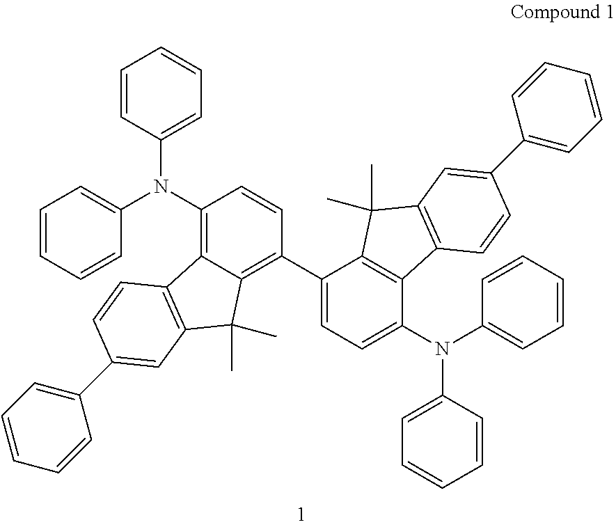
C1=CC(N(C2=C3C(=C(C4=CC=C(N(C5=CC=CC=C5)C5=CC=CC=C5)C5=C4C(C)(C)C4=C5C=CC(C5=CC=CC=C5)=C4)C=C2)C(C)(C)C2=C3C=CC(C3=CC=CC=C3)=C2)C2=CC=CC=C2)=CC=C1
